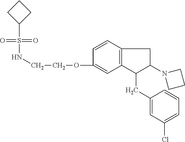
O=S(=O)(C1CCC1)NCCOC1=CC2=C(C=C1)CC(N1CCC1)C2CC1=CC(Cl)=CC=C1
